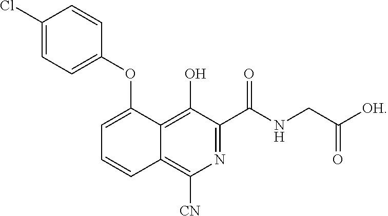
N1=C(C(NCC([OH])=O)=O)C(O)=C2C(=C1[CN])C=CC=C2OC1=CC=C(Cl)C=C1
